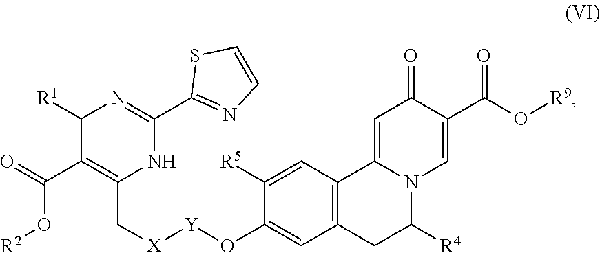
O([R9])C(C1=CN2C(=CC1=O)C1=C(C=C(O[Y][X]CC3=C(C(O[R2])=O)C([R1])N=C(C4=NC=CS4)N3)C([R5])=C1)CC2[R4])=O
